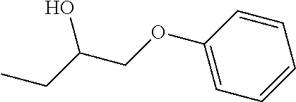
C1(OCC(CC)O)=CC=CC=C1
